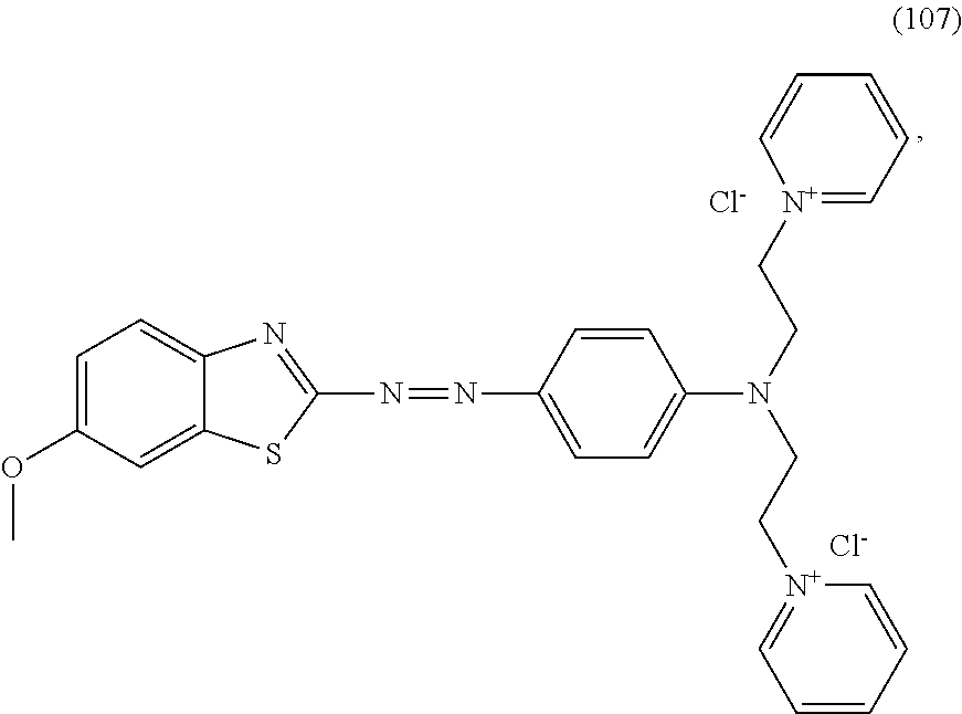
C12=CC=C(OC)C=C1SC(N=NC1=CC=C(N(CC[N+]3=CC=CC=C3)CC[N+]3=CC=CC=C3)C=C1)=N2.[Cl-].[Cl-]
